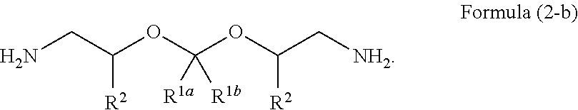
NCC(OC(OC(C[NH2])[R2])([R1a])[R1b])[R2]
